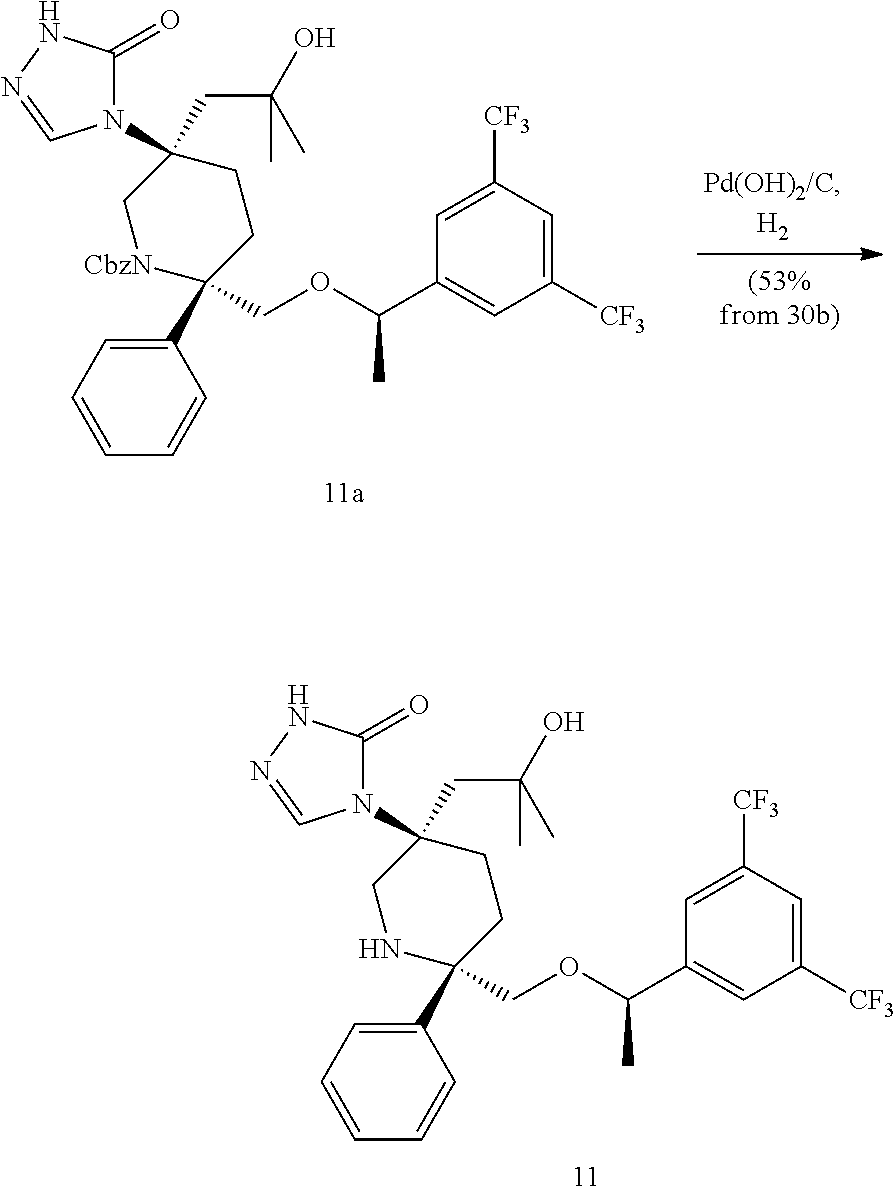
C1(C2(COC(C3=CC([CF3])=CC([CF3])=C3)C)CCC(N3C(=O)NN=C3)(CC(C)(O)C)CN2)=CC=CC=C1.C1(C2(COC(C3=CC([CF3])=CC([CF3])=C3)C)CCC(N3C(=O)NN=C3)(CC(C)(O)C)C[CbzN]2)=CC=CC=C1
